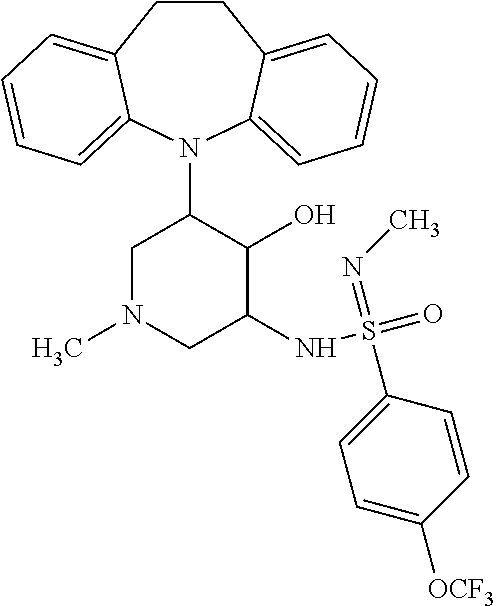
C12=CC=CC=C1N(C1CN(C)CC(NS(=O)(=NC)C3=CC=C([OCF3])C=C3)C1O)C1=CC=CC=C1CC2
